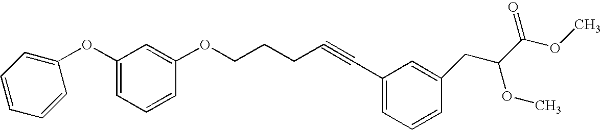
C1=C(C#CCCCOC2=CC(OC3=CC=CC=C3)=CC=C2)C=C(CC(C(OC)=O)OC)C=C1
